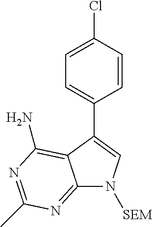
C12=NC(C)=NC(N)=C1C(C1=CC=C(Cl)C=C1)=CN2[SEM]
